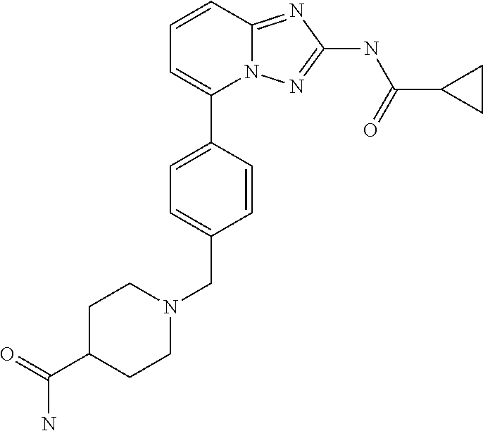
C1=CC2=NC(NC(C3CC3)=O)=NN2C(C2=CC=C(CN3CCC(C(=O)N)CC3)C=C2)=C1
